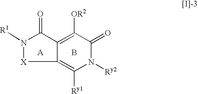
C12=C([OR2])C(=O)N([Ry2])C([Ry1])=C1[X]N([R1])C2=O.[A].B
